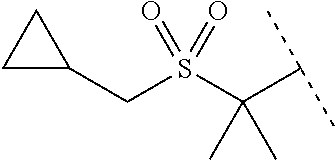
C(S(C(C(C)C)(C)C)(=O)=O)C1CC1
